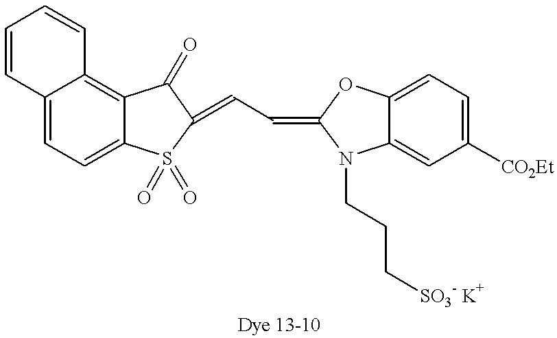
C(C=C1OC2=CC=C([CO2Et])C=C2N1CCC[SO3- K+])=C1S(=O)(=O)C2=CC=C3C(=C2C1=O)C=CC=C3
